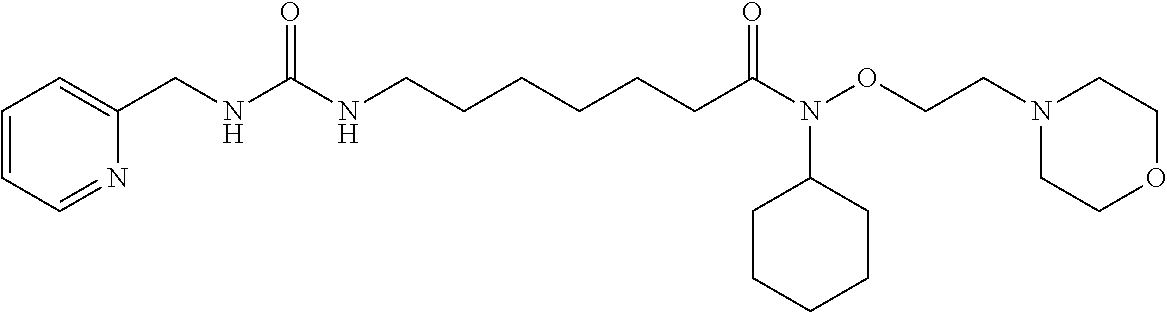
C1=NC(CNC(NCCCCCCC(N(OCCN2CCOCC2)C2CCCCC2)=O)=O)=CC=C1
